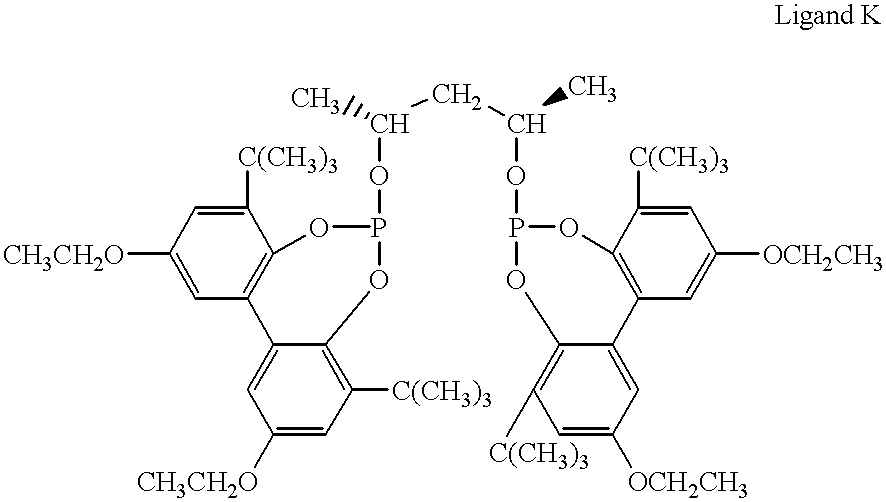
C1([C(CH3)3])=CC([CH3CH2O])=CC2=C1OP(OC(CC(OP1OC3=C(C4=CC([OCH2CH3])=CC([C(CH3)3])=C4O1)C=C([OCH2CH3])C=C3[C(CH3)3])C)C)OC1=C([C(CH3)3])C=C([CH3CH2O])C=C21
